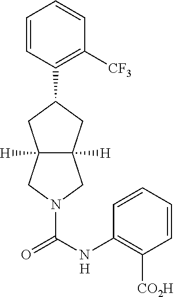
C1=CC(C2CC3([H])C([H])(C2)CN(C(NC2=C([CO2H])C=CC=C2)=O)C3)=C([CF3])C=C1.[H]
